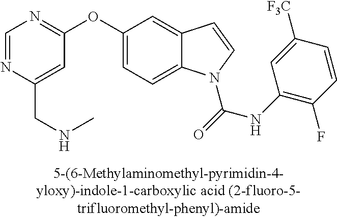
C(C1=CC(OC2=CC=C3C(=C2)C=CN3C(=O)NC2=C(F)C=CC([F3C])=C2)=NC=N1)NC
